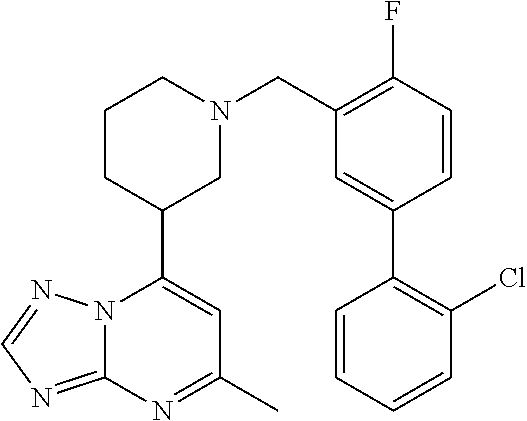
N12C(=NC=N1)N=C(C)C=C2C1CN(CC2=C(F)C=CC(C3=C(Cl)C=CC=C3)=C2)CCC1
